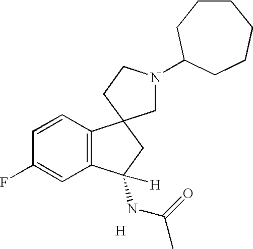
C12=C(C=CC(F)=C1)C1(CC2([H])NC(C)=O)CN(C2CCCCCC2)CC1.[H]
